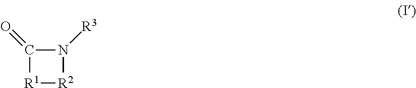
C1(=O)[R1][R2]N1[R3]
